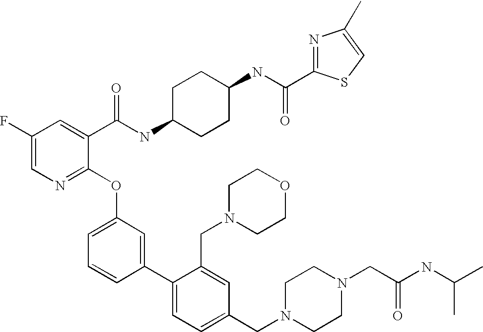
C1(F)=CN=C(OC2=CC=CC(C3=CC=C(CN4CCN(CC(NC(C)C)=O)CC4)C=C3CN3CCOCC3)=C2)C(C(NC2CCC(NC(=O)C3=NC(C)=CS3)CC2)=O)=C1
